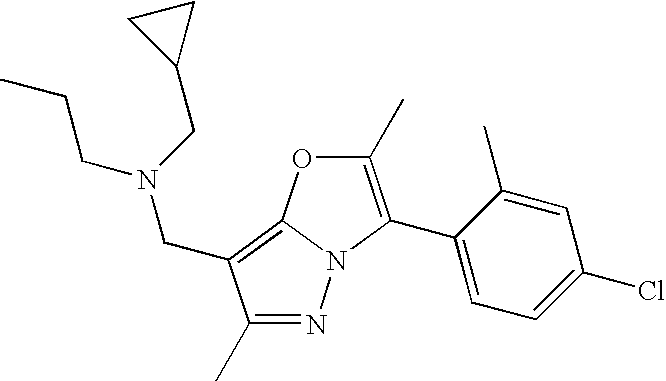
N1=C(C)C(CN(CC2CC2)CCC)=C2N1C(C1=CC=C(Cl)C=C1C)=C(C)O2
